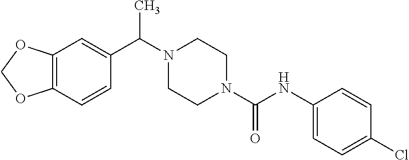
C12=C(C=CC(C(N3CCN(C(NC4=CC=C(Cl)C=C4)=O)CC3)C)=C1)OCO2
